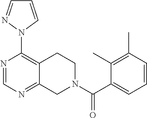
C1(N2C=CC=N2)=C2C(=NC=N1)CN(C(C1=CC=CC(C)=C1C)=O)CC2
